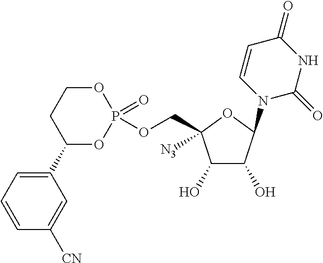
C1(O)C(O)C(N2C=CC(=O)NC2=O)OC1(COP1(=O)OCCC(C2=CC=CC([CN])=C2)O1)[N3]
